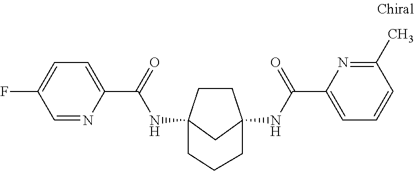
C1CC2(NC(C3=CC=C(F)C=N3)=O)CC1(NC(C1=CC=CC(C)=N1)=O)CCC2
